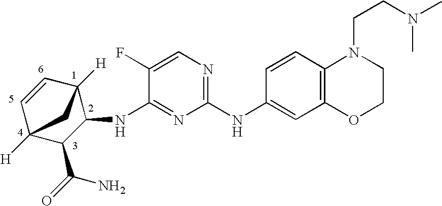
C1(NC2=CC3=C(C=C2)N(CCN(C)C)CCO3)=NC=C(F)C(NC2C3([H])C=CC([H])(C2C(=O)N)C3)=N1
